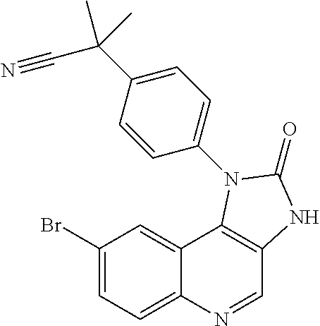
C1=C2C(=CC(Br)=C1)C1=C(C=N2)NC(=O)N1C1=CC=C(C(C#N)(C)C)C=C1
